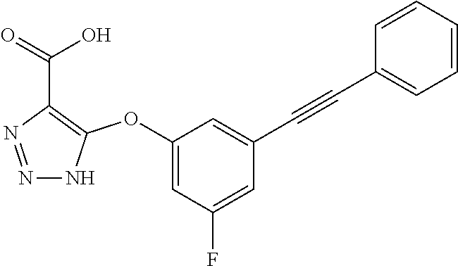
C1(OC2=C(C(=O)O)N=NN2)=CC(F)=CC(C#CC2=CC=CC=C2)=C1
